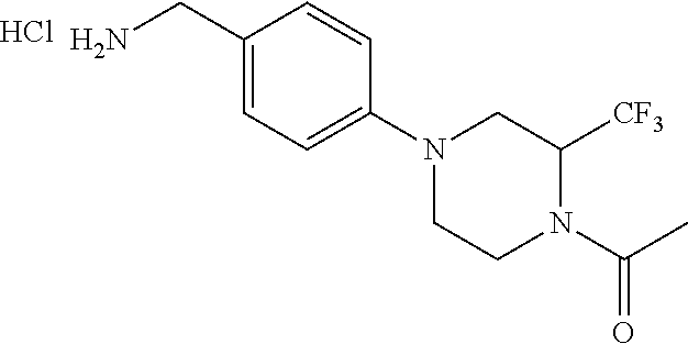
Cl.C1(CN)=CC=C(N2CCN(C(C)=O)C([CF3])C2)C=C1
